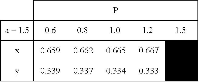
C1C2C34C15CCCCC(C(CCCC3)CCCCCC(C4)CC2)CC5.P
